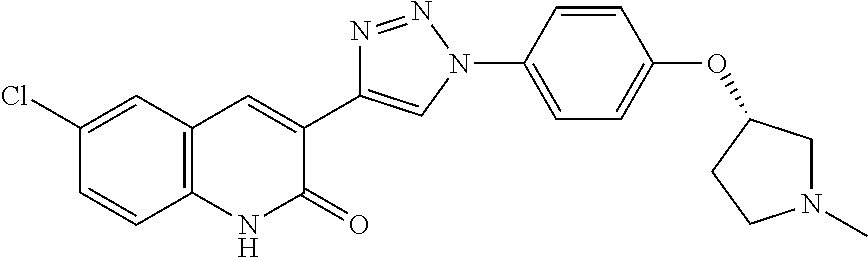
C12=C(C=C(Cl)C=C1)C=C(C1=CN(C3=CC=C(OC4CN(C)CC4)C=C3)N=N1)C(=O)N2
